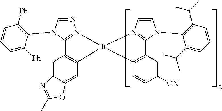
N1=CN(C2=C([Ph])C=CC=C2[Ph])C2=N1[Ir]1(C3=C2C=C2C(=C3)OC(C)=N2)N2=C(C3=C1C=CC([CN])=C3)N(C1=C(C(C)C)C=CC=C1C(C)C)C=C2
